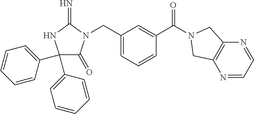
C1(C2=CC=CC=C2)(C2=CC=CC=C2)C(=O)N(CC2=CC=CC(C(=O)N3CC4=C(N=CC=N4)C3)=C2)C(=N)N1
